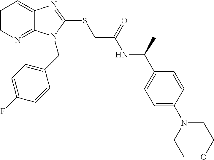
C1=CN=C2C(=C1)N=C(SCC(NC(C1=CC=C(N3CCOCC3)C=C1)C)=O)N2CC1=CC=C(F)C=C1
